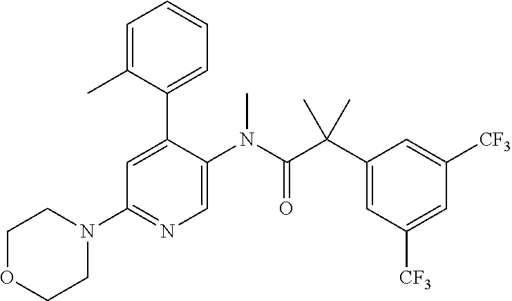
C1=C(C)C(C2=CC(N3CCOCC3)=NC=C2N(C(C(C2=CC([CF3])=CC([CF3])=C2)(C)C)=O)C)=CC=C1
